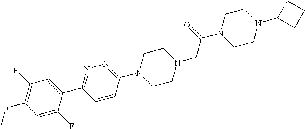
C1(OC)=C(F)C=C(C2=NN=C(N3CCN(CC(N4CCN(C5CCC5)CC4)=O)CC3)C=C2)C(F)=C1
